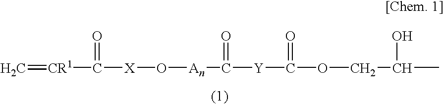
[CR1](C([X]O[An]C([Y]C(OCC(C)O)=O)=O)=O)=C
